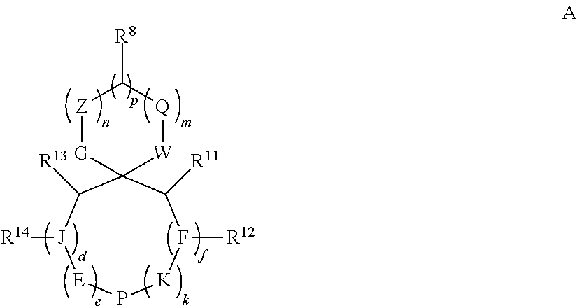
C12([W][Q]C([R8])[Z][G]1)C([R13])[J]([R14])[E]P[K]F([R12])C2[R11]
